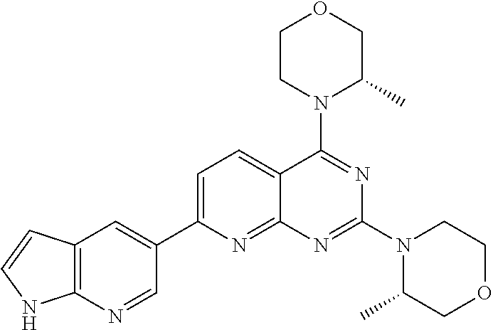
C12=C(N=CC(C3=CC=C4C(=N3)N=C(N3C(C)COCC3)N=C4N3C(C)COCC3)=C1)NC=C2
